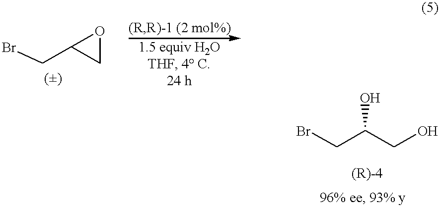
C1(CBr)CO1.BrCC(CO)O
